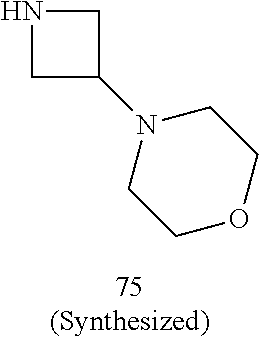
C1NCC1N1CCOCC1
